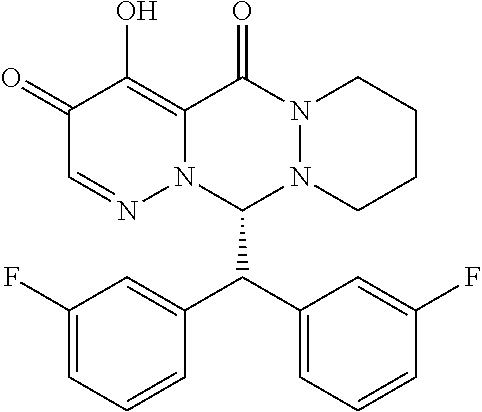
C1(F)=CC=CC(C(C2=CC=CC(F)=C2)C2N3N(C(=O)C4=C(O)C(=O)C=NN24)CCCC3)=C1
